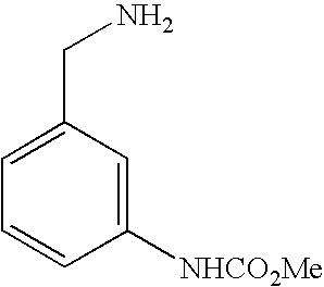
C1=C(CN)C=C([NHCO2Me])C=C1
